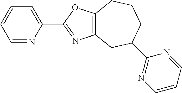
C1=NC(C2=NC3=C(O2)CCCC(C2=NC=CC=N2)C3)=CC=C1
